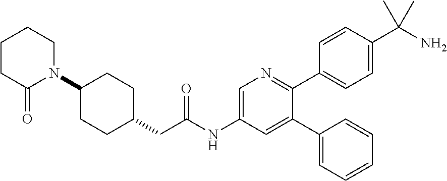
C1(N2C(=O)CCCC2)CCC(CC(NC2=CN=C(C3=CC=C(C(N)(C)C)C=C3)C(C3=CC=CC=C3)=C2)=O)CC1
